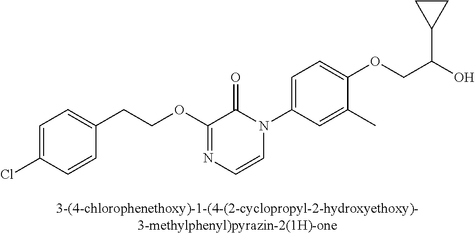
C1=C(Cl)C=CC(CCOC2=NC=CN(C3=CC=C(OCC(O)C4CC4)C(C)=C3)C2=O)=C1
